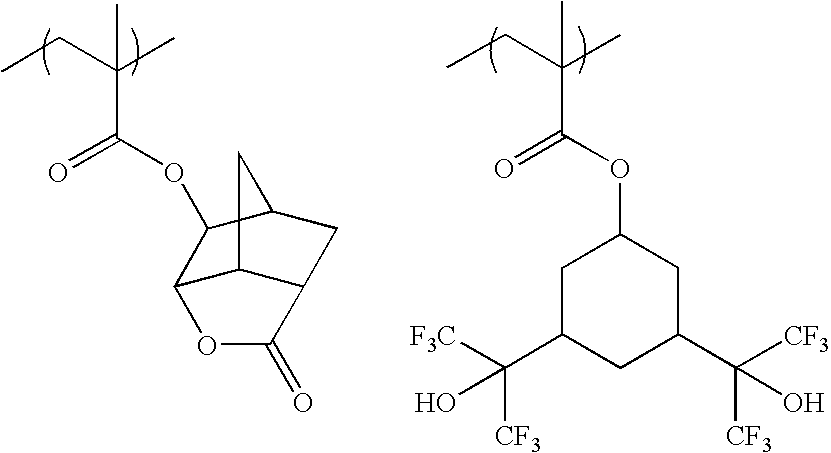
CCC(C)(C(OC1CC(C([F3C])([CF3])O)CC(C([CF3])([CF3])O)C1)=O)C.CCC(C)(C(OC1C2C3C(CC1C3)C(=O)O2)=O)C
